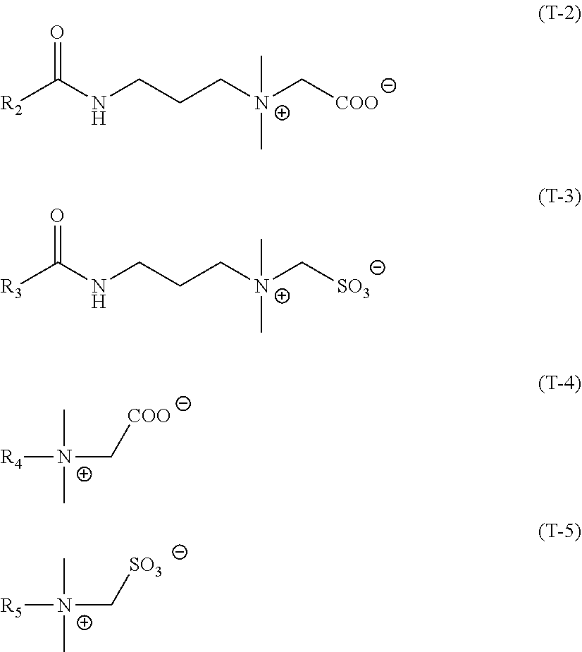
[R2]C(NCCC[N+](C[COO])(C)C)=O.[R3]C(NCCC[N+](C[SO3])(C)C)=O.[R4][N+](C[COO])(C)C.[R5][N+](C[SO3])(C)C
